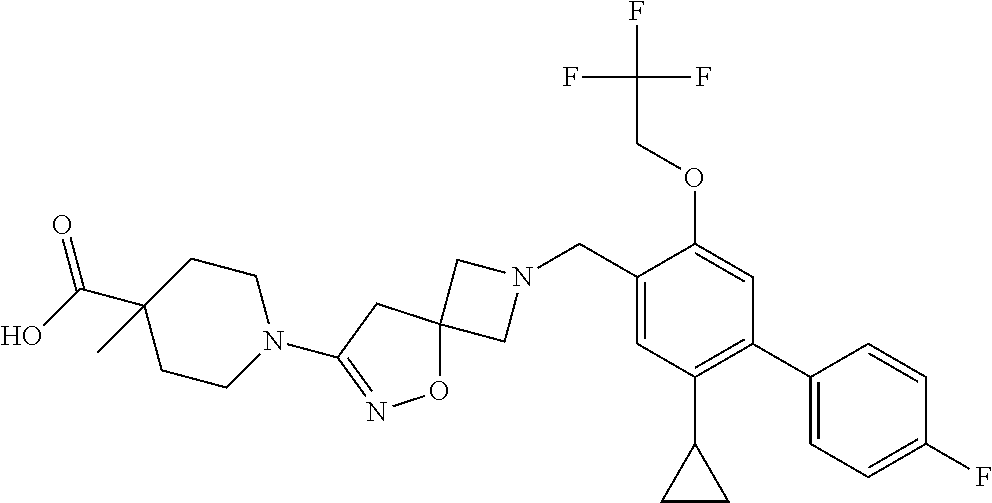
C1N(CC2=CC(C3CC3)=C(C3=CC=C(F)C=C3)C=C2OCC(F)(F)F)CC12ON=C(N1CCC(C(O)=O)(C)CC1)C2
